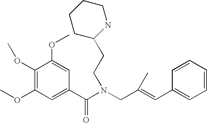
C1(OC)=C(OC)C=C(C(N(CC(=CC2=CC=CC=C2)C)CCC2NCCCC2)=O)C=C1OC
